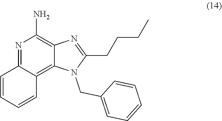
N1=C2C(=C3C(=C1N)N=C(CCCC)N3CC1=CC=CC=C1)C=CC=C2
